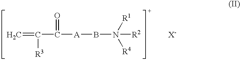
C=C(C([A]BN([R4])([R1])[R2])=O)[R3].[X-]
